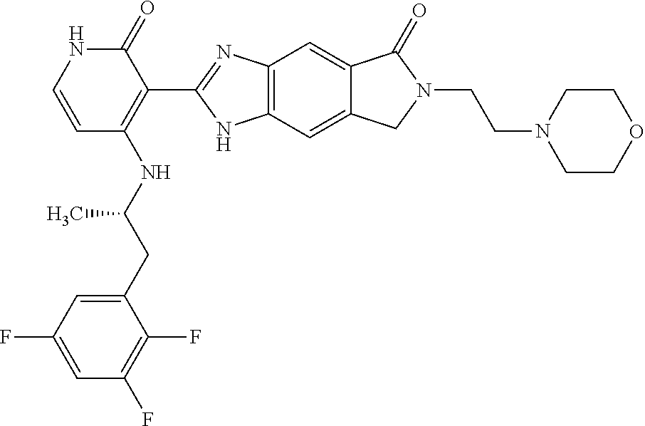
C12=C(C=C3C(=C1)C(=O)N(CCN1CCOCC1)C3)NC(C1=C(NC(CC3=CC(F)=CC(F)=C3F)C)C=CNC1=O)=N2
